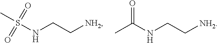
S(NCC[NH2])(=O)(=O)C.C(NCC[NH2])(C)=O
